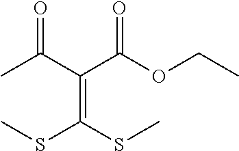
CC(C(C(OCC)=O)=C(SC)SC)=O
